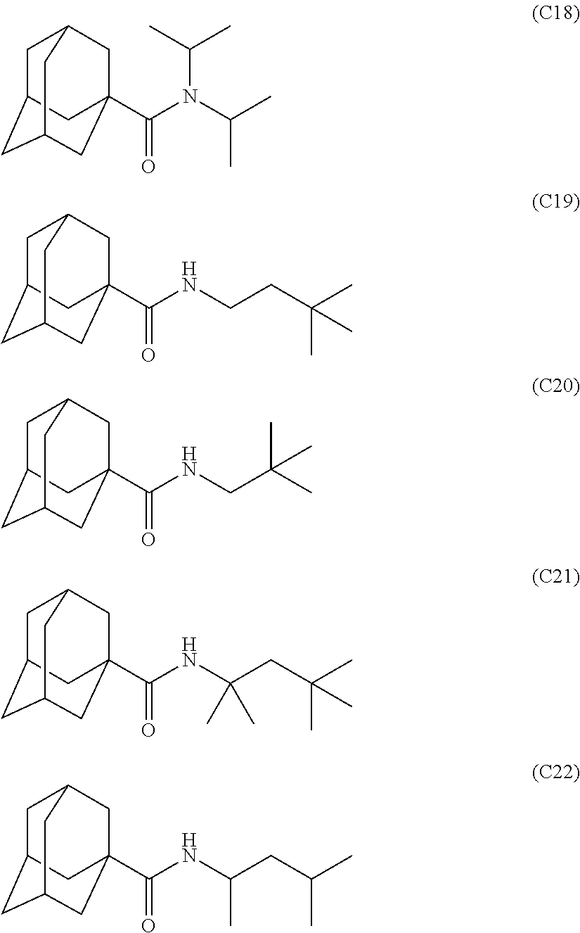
C1C2CC3CC(C(N(C(C)C)C(C)C)=O)(CC1C3)C2.C1C2CC3CC(C(NCCC(C)(C)C)=O)(CC1C3)C2.C1C2CC3CC(C(NC(CC(C)(C)C)(C)C)=O)(CC1C3)C2.C1C2CC3CC(C(NC(CC(C)C)C)=O)(CC1C3)C2.C1C2CC3CC(C(NCC(C)(C)C)=O)(CC1C3)C2
